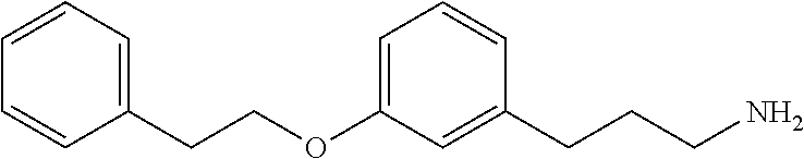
C(OC1=CC=CC(CCCN)=C1)CC1=CC=CC=C1
